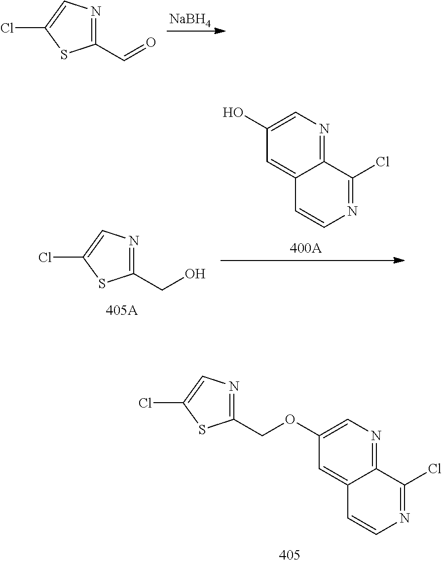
[NaBH4].C1(C=O)=NC=C(Cl)S1.C1(CO)=NC=C(Cl)S1.C12=NC=C(O)C=C1C=CN=C2Cl.C1(COC2=CN=C3C(=C2)C=CN=C3Cl)=NC=C(Cl)S1
